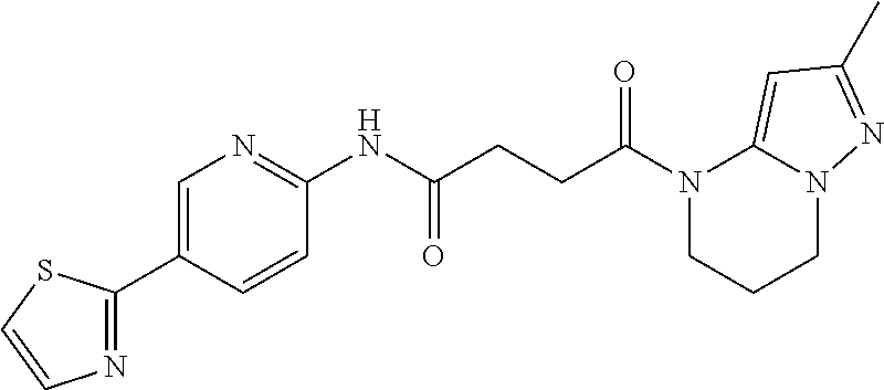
C1(NC(CCC(N2CCCN3C2=CC(C)=N3)=O)=O)=NC=C(C2=NC=CS2)C=C1
